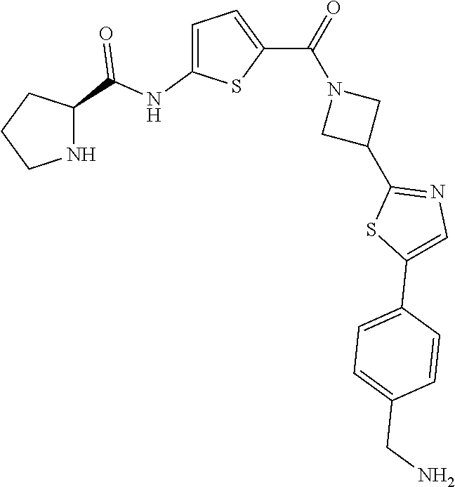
C1(NC(C2CCCN2)=O)=CC=C(C(=O)N2CC(C3=NC=C(C4=CC=C(CN)C=C4)S3)C2)S1
